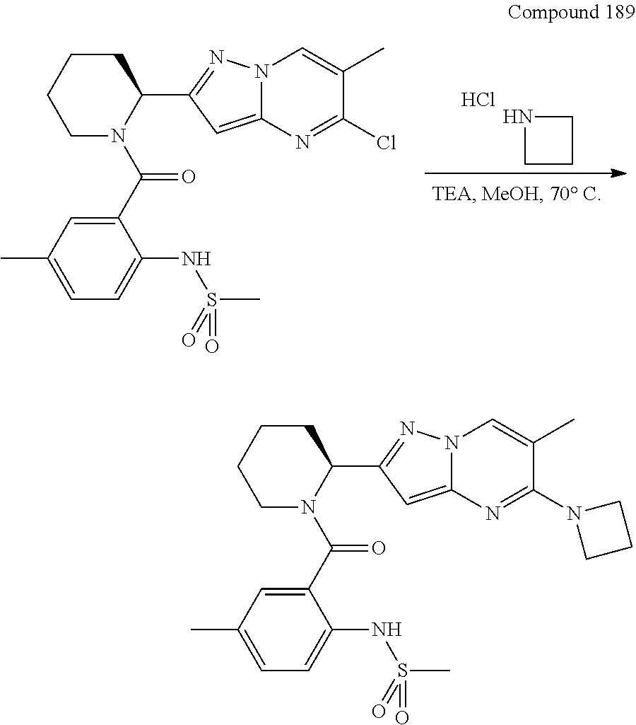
N1CCC1.Cl.C1(C(N2C(C3=NN4C(=C3)N=C(Cl)C(C)=C4)CCCC2)=O)=CC(C)=CC=C1NS(C)(=O)=O.C1(C(N2C(C3=NN4C(=C3)N=C(N3CCC3)C(C)=C4)CCCC2)=O)=CC(C)=CC=C1NS(C)(=O)=O
